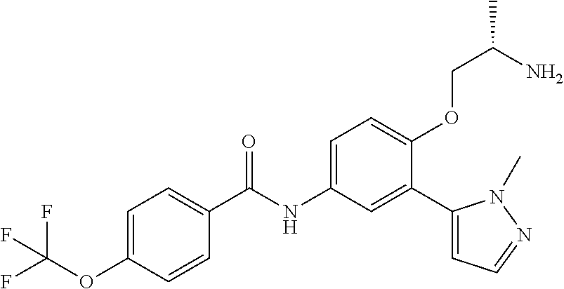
C1=C(OC(F)(F)F)C=CC(C(=O)NC2=CC=C(OCC(C)N)C(C3=CC=NN3C)=C2)=C1
